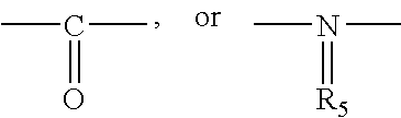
CC(C)=O.CN(C)=[R5]
